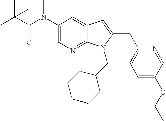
C1(N(C(C(C)(C)C)=O)C)=CN=C2C(=C1)C=C(CC1=CC=C(OCC)C=N1)N2CC1CCCCC1
